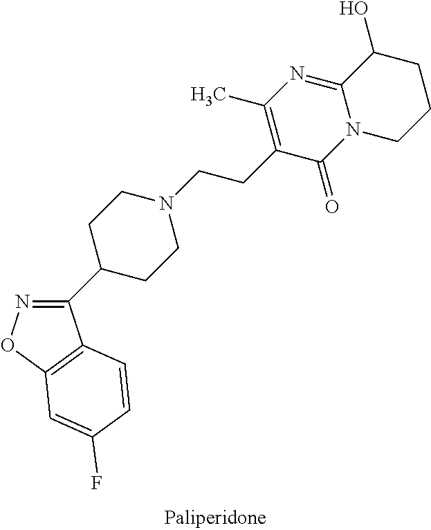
C1(C2CCN(CCC3=C(C)N=C4N(C3=O)CCCC4O)CC2)=NOC2=C1C=CC(F)=C2
